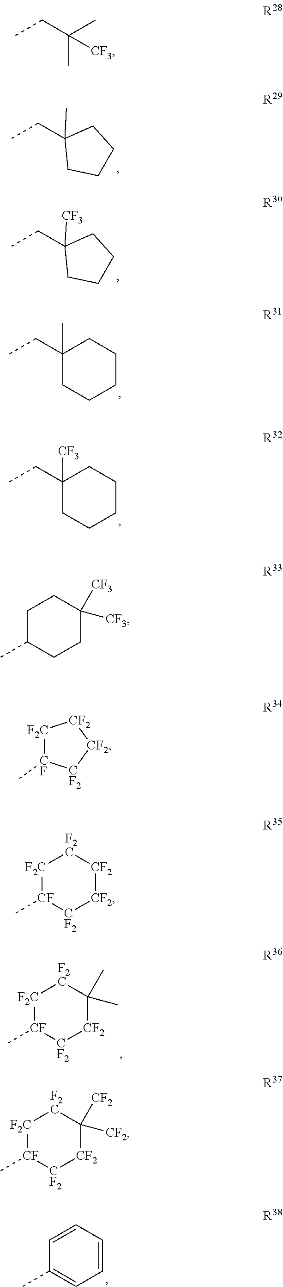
CCC1(C)CCCC1.CCC1([CF3])CCCC1.CCC1(C)CCCCC1.CCC1([CF3])CCCCC1.CC1=CC=CC=C1.C[CF]1[F2C][F2C]C(C)(C)[CF2][CF2]1.CCC(C)(C)[CF3].C1C(C)CCC([CF3])([CF3])C1.[F2C]1[CF](C)[CF2][CF2][CF2]1.C[CF]1[F2C][F2C][CF2][CF2][CF2]1.C[CF]1[F2C][F2C]C([CF2])([CF2])[CF2][CF2]1
